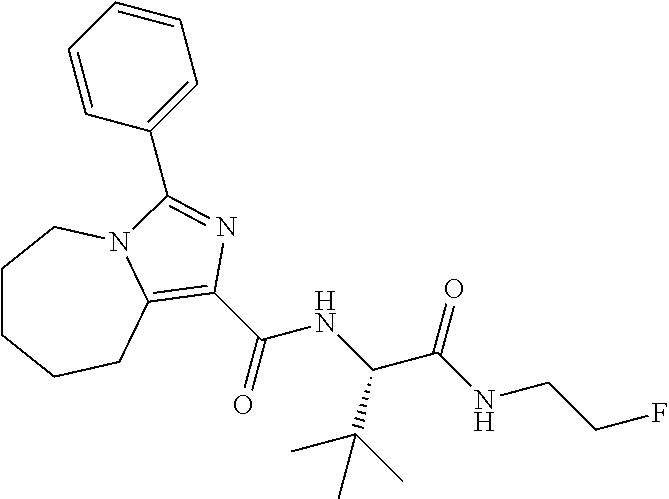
C1CCCC2=C(C(=O)NC(C(C)(C)C)C(=O)NCCF)N=C(C3=CC=CC=C3)N2C1
